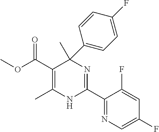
C(C1=C(C)NC(C2=NC=C(F)C=C2F)=NC1(C)C1=CC=C(F)C=C1)(=O)OC
